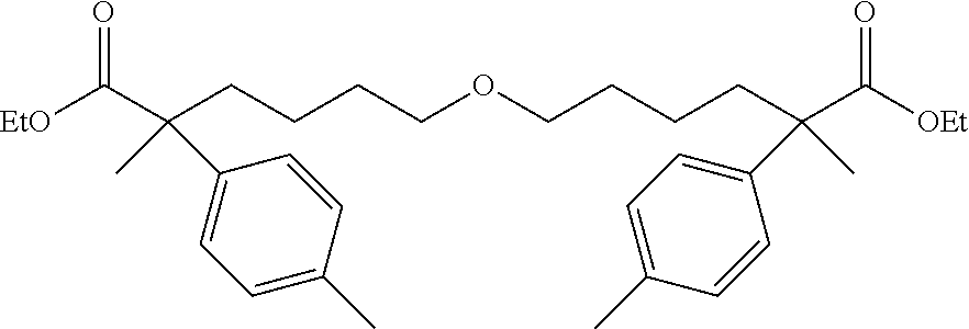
[EtO]C(=O)C(CCCCOCCCCC(C(=O)[OEt])(C)C1=CC=C(C)C=C1)(C)C1=CC=C(C)C=C1
